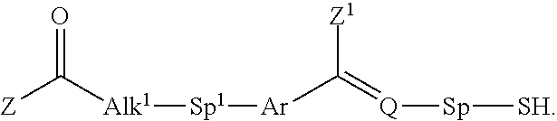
[Z]C([Alk1][Sp1][Ar]C(=[Q][Sp][SH])[Z1])=O
